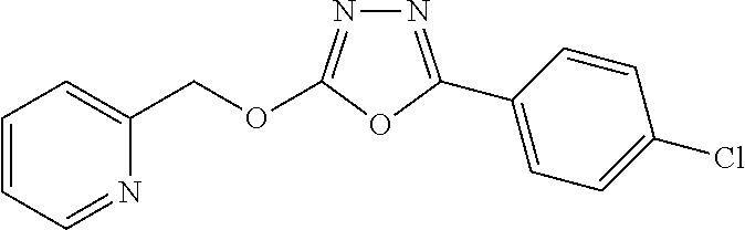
N1=C(C2=CC=C(Cl)C=C2)OC(OCC2=CC=CC=N2)=N1
